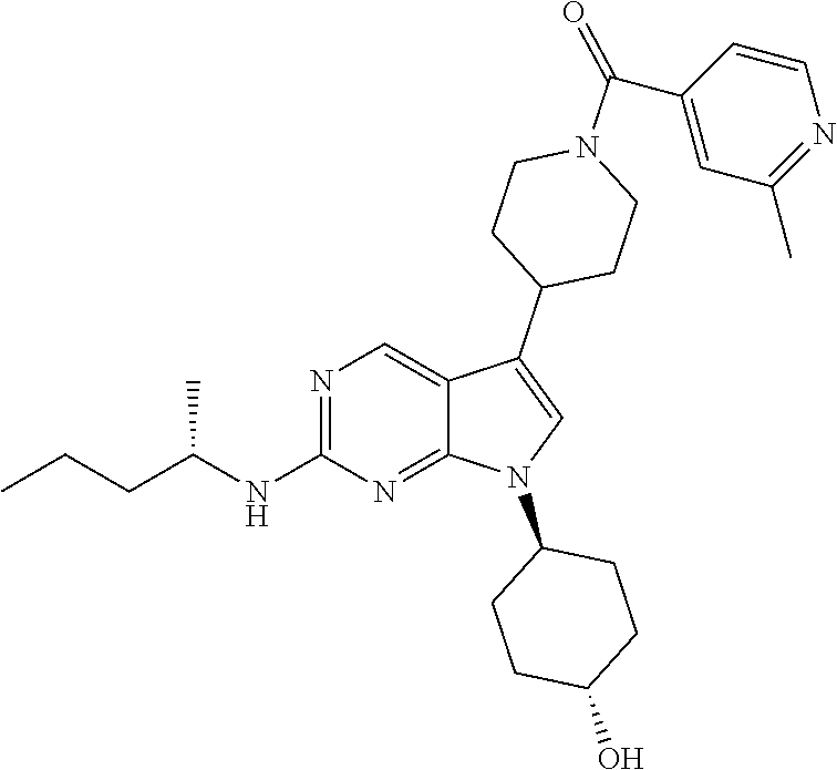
N1=C(NC(CCC)C)N=C2C(=C1)C(C1CCN(C(C3=CC(C)=NC=C3)=O)CC1)=CN2C1CCC(O)CC1
